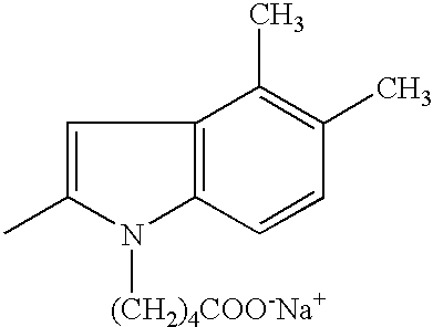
C1=C(C)N([(CH2)4COO-Na+])C2=C1C(C)=C(C)C=C2
